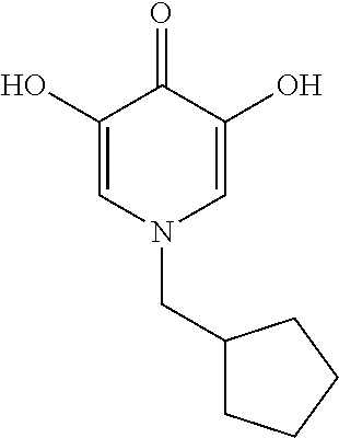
C1(O)=CN(CC2CCCC2)C=C(O)C1=O
